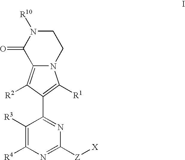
C12=C([R2])C(C3=NC([Z][X])=NC([R4])=C3[R3])=C([R1])N1CCN([R10])C2=O
